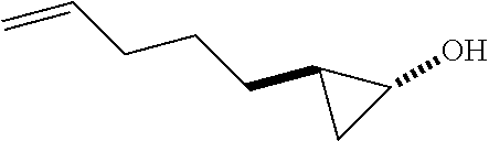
C=CCCCC1CC1O
